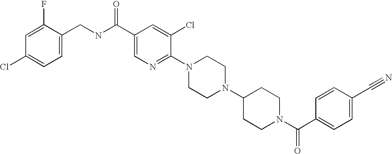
C1(C#N)=CC=C(C(N2CCC(N3CCN(C4=NC=C(C(NCC5=CC=C(Cl)C=C5F)=O)C=C4Cl)CC3)CC2)=O)C=C1
